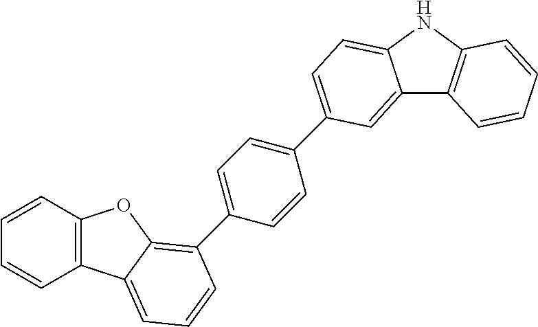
C12=CC(C3=CC=C(C4=C5C(=CC=C4)C4=C(C=CC=C4)O5)C=C3)=CC=C1NC1=C2C=CC=C1
